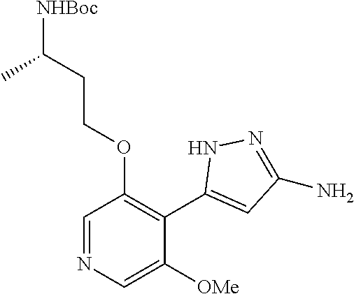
C1=NC=C([OMe])C(C2=CC(N)=NN2)=C1OCCC([NHBoc])C
